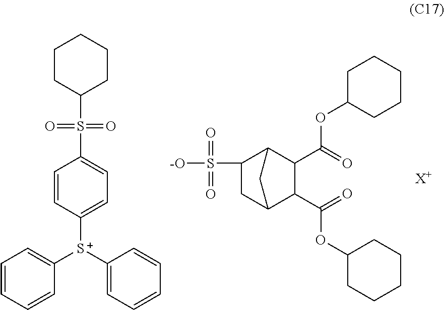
C1CC(S(=O)(=O)C2=CC=C([S+](C3=CC=CC=C3)C3=CC=CC=C3)C=C2)CCC1.C1(C(=O)OC2CCCCC2)C2C(S(=O)(=O)[-O])CC(C1C(=O)OC1CCCCC1)C2.[X+]
